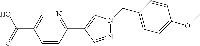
N1=CC(C2=NC=C(C(=O)O)C=C2)=CN1CC1=CC=C(OC)C=C1
